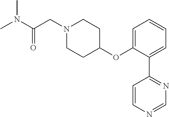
CN(C(=O)CN1CCC(OC2=CC=CC=C2C2=NC=NC=C2)CC1)C
